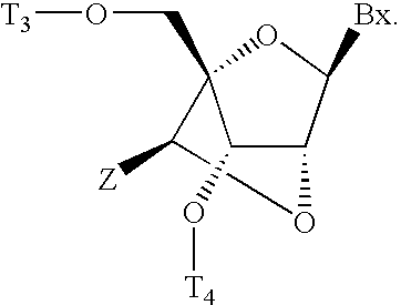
C12C([Bx])OC(CO[T3])(C([Z])O1)C2O[T4]
